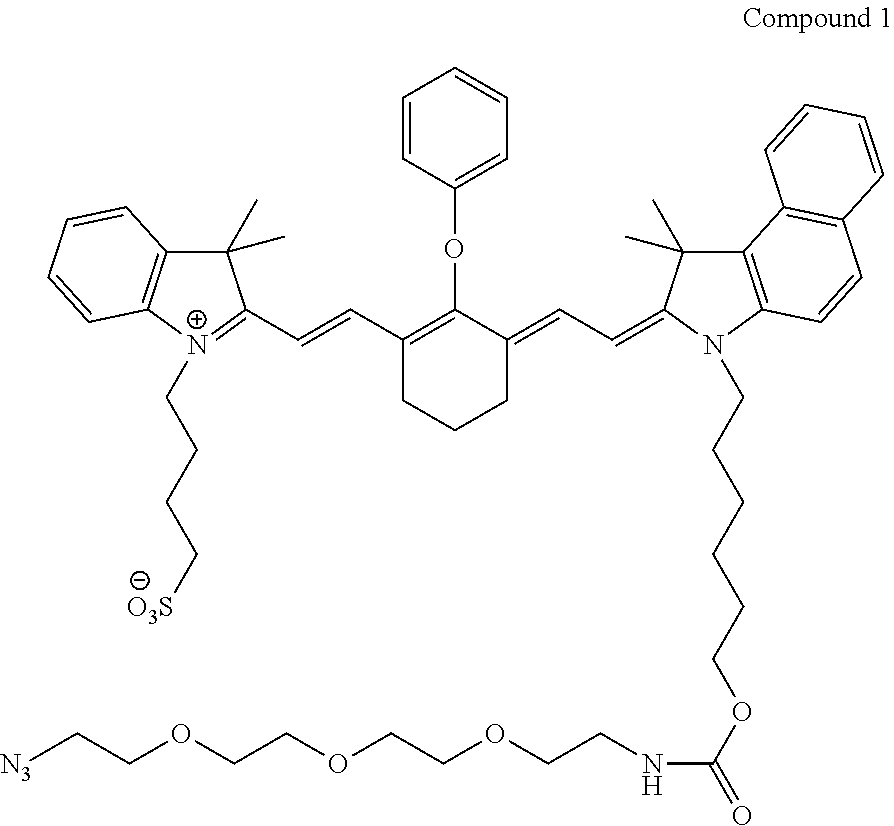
C(=CC1=C(OC2=CC=CC=C2)C(=CC=C2C(C)(C)C3=C(C=CC4=C3C=CC=C4)N2CCCCCCOC(NCCOCCOCCOCC[N3])=O)CCC1)C1=[N+](CCCC[O3S])C2=C(C1(C)C)C=CC=C2
